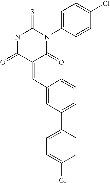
S=C1NC(=O)C(=CC2=CC(C3=CC=C(Cl)C=C3)=CC=C2)C(=O)N1C1=CC=C(Cl)C=C1
